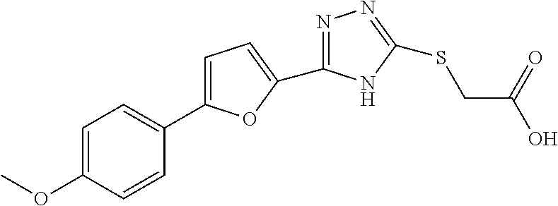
C1=C(C2=CC=C(OC)C=C2)OC(C2=NN=C(SCC(O)=O)N2)=C1
